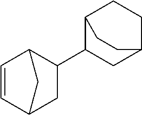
C1=CC2C(C3CC4CCC3CC4)CC1C2
